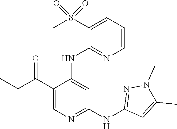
C1=CC=C(S(C)(=O)=O)C(NC2=CC(NC3=NN(C)C(C)=C3)=NC=C2C(CC)=O)=N1
